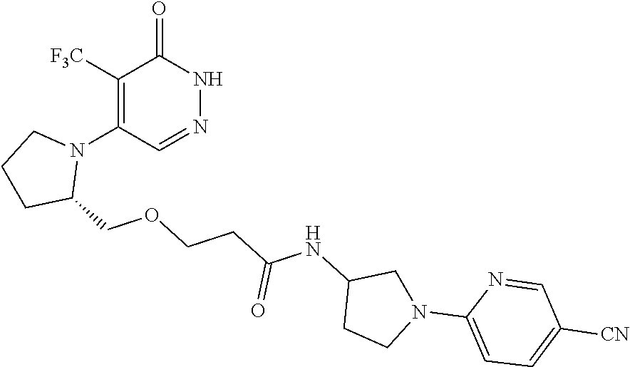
C(CCOCC1N(C2=C([F3C])C(=O)NN=C2)CCC1)(=O)NC1CCN(C2=CC=C([CN])C=N2)C1
